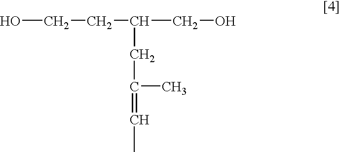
OCCC(CO)CC(C)=CC
